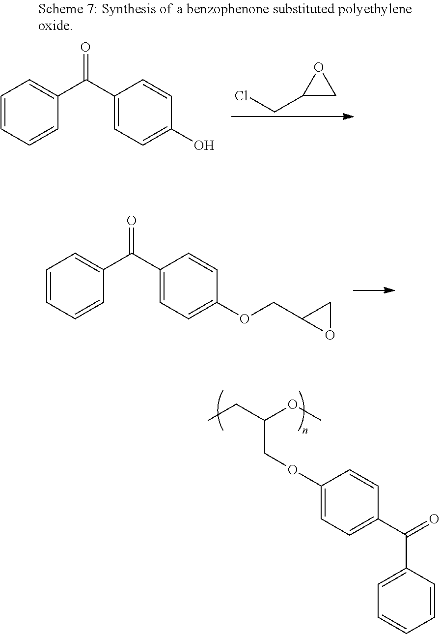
C1=CC=CC(C(C2=CC=C(OCC3OC3)C=C2)=O)=C1.C1(OCC(OC)CC)=CC=C(C(C2=CC=CC=C2)=O)C=C1.C1(CCl)CO1.C1=CC=CC(C(C2=CC=C(O)C=C2)=O)=C1
